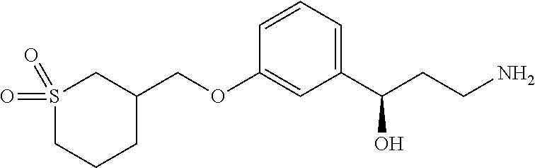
C1CCC(COC2=CC(C(CCN)O)=CC=C2)CS1(=O)=O
